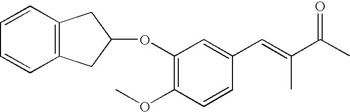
O(C1=C(OC)C=CC(C=C(C(C)=O)C)=C1)C1CC2=C(C1)C=CC=C2
